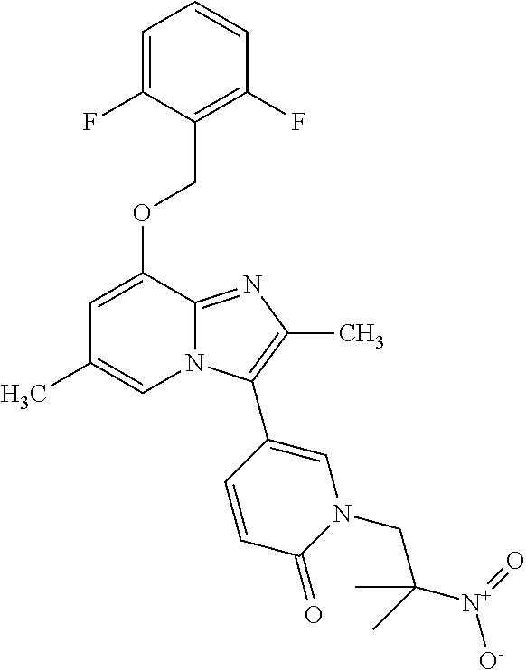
C1=C(F)C(COC2=CC(C)=CN3C2=NC(C)=C3C2=CN(CC(C)([N+](=O)[O-])C)C(=O)C=C2)=C(F)C=C1
